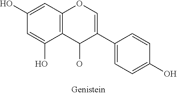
C1=C(O)C2=C(C=C1O)OC=C(C1=CC=C(O)C=C1)C2O
